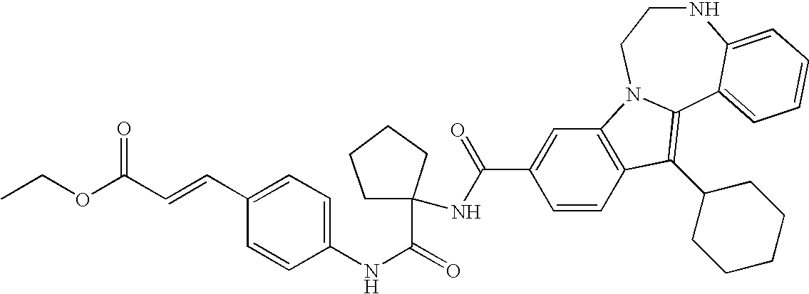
C1=C(C=CC(OCC)=O)C=CC(NC(=O)C2(NC(C3=CC4=C(C=C3)C(C3CCCCC3)=C3N4CCNC4=CC=CC=C34)=O)CCCC2)=C1
